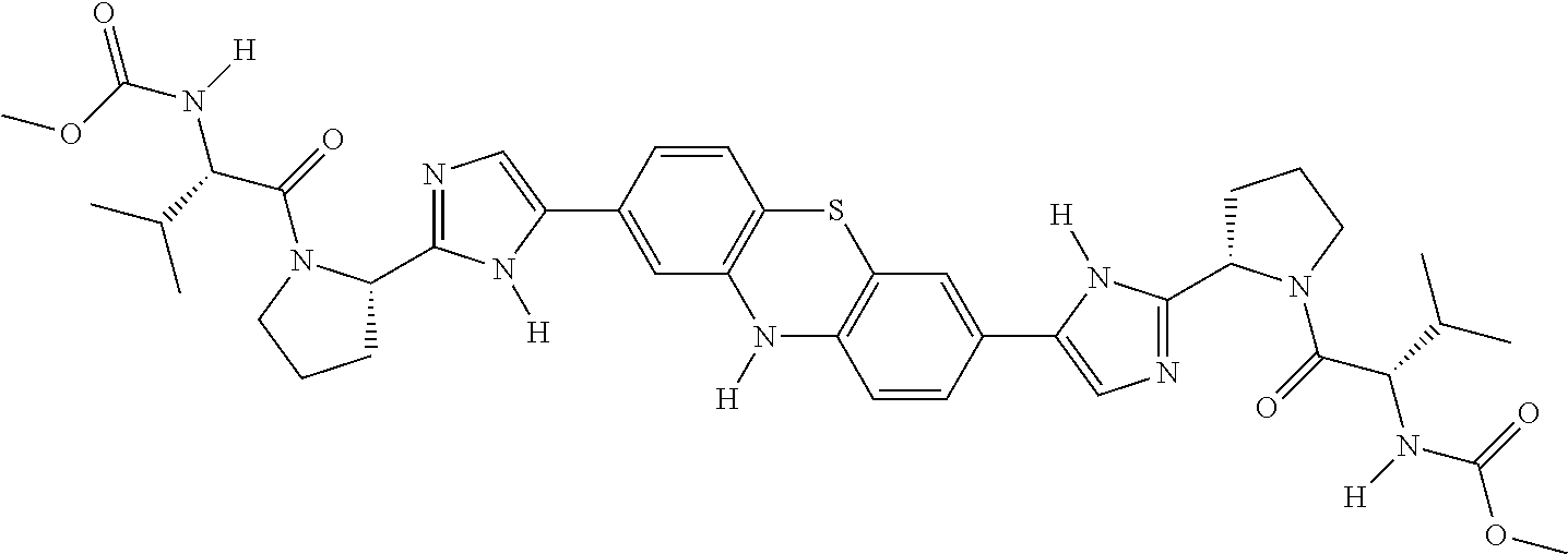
C1=C(C2=CN=C(C3CCCN3C(=O)C(C(C)C)N(C(=O)OC)[H])N2[H])C=CC2=C1N([H])C1=C(S2)C=C(C2=CN=C(C3CCCN3C(=O)C(C(C)C)N(C(OC)=O)[H])N2[H])C=C1
